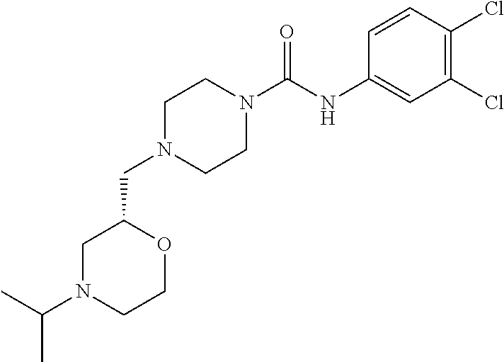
C1N(CC2CN(C(C)C)CCO2)CCN(C(NC2=CC(Cl)=C(Cl)C=C2)=O)C1
